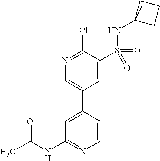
C1=CC(C2=CN=C(Cl)C(S(=O)(=O)NC34CC(C3)C4)=C2)=CC(NC(C)=O)=N1
